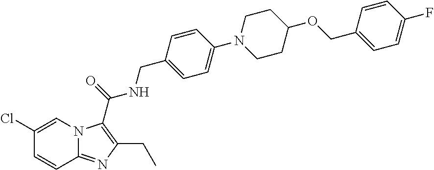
C12=NC(CC)=C(C(=O)NCC3=CC=C(N4CCC(OCC5=CC=C(F)C=C5)CC4)C=C3)N1C=C(Cl)C=C2
